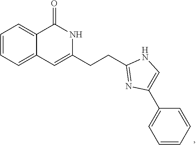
C(CC1=NC(C2=CC=CC=C2)=CN1)C1=CC2=CC=CC=C2C(=O)N1
